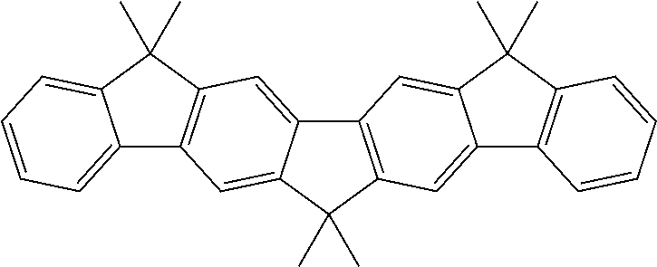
C12=C(C(C)(C)C3=CC4=C(C=C13)C(C)(C)C1=CC=CC=C41)C=C1C(=C2)C(C)(C)C2=C1C=CC=C2
